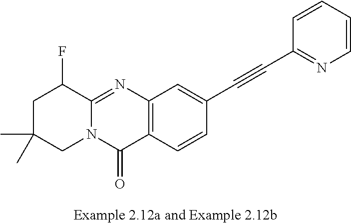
C12=NC3=C(C(=O)N1CC(C)(C)CC2F)C=CC(C#CC1=NC=CC=C1)=C3
